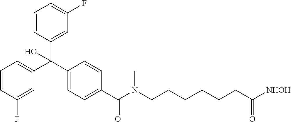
C1=CC=C(C(C2=CC=C(C(N(CCCCCCC([NHOH])=O)C)=O)C=C2)(C2=CC(F)=CC=C2)O)C=C1F
